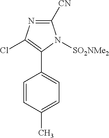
C1([CN])=NC(Cl)=C(C2=CC=C(C)C=C2)N1[SO2NMe2]
